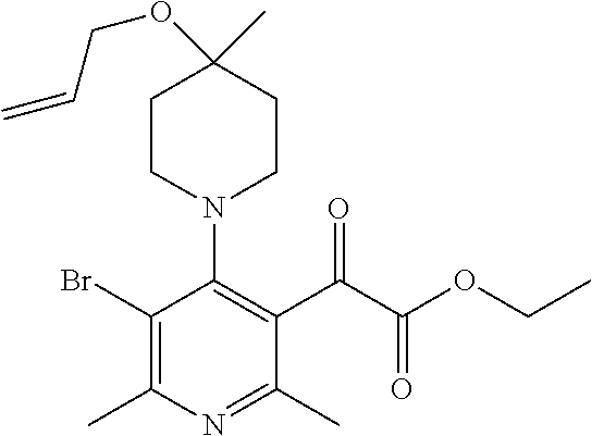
C1(Br)=C(C)N=C(C)C(C(C(OCC)=O)=O)=C1N1CCC(C)(OCC=C)CC1
